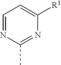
C1=NC(C)=NC([R1])=C1
